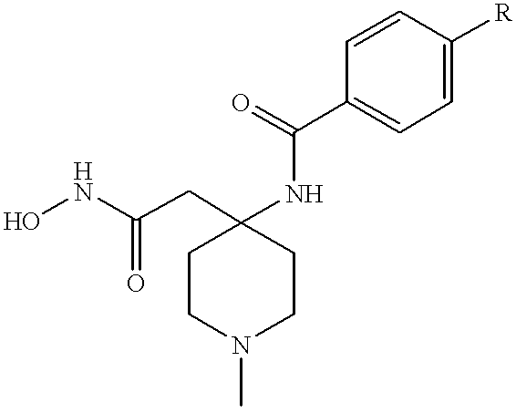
ONC(CC1(NC(C2=CC=C([R])C=C2)=O)CCN(C)CC1)=O
